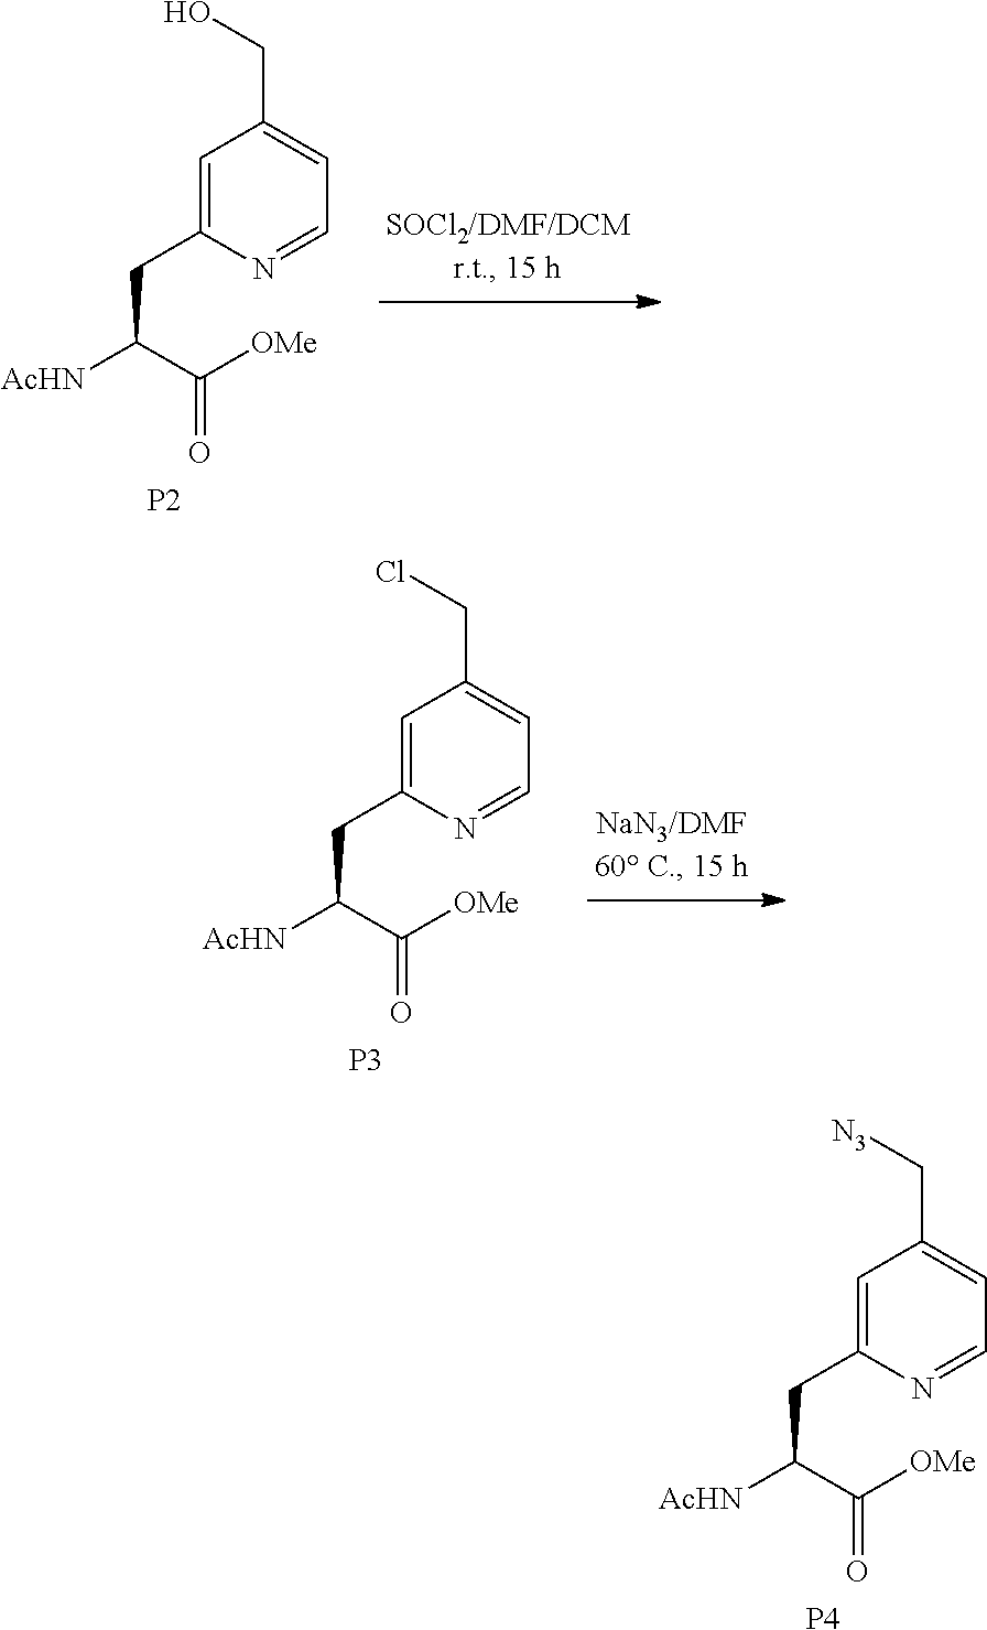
C1=C(CC([AcHN])C([OMe])=O)N=CC=C1CO.[P2].C1=C(CC([AcHN])C([OMe])=O)N=CC=C1CCl.[P3].C1=C(CC([AcHN])C([OMe])=O)N=CC=C1C[N3].[P4]
